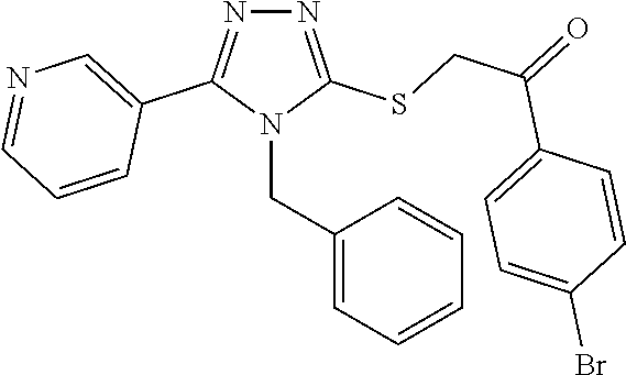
N1=C(SCC(C2=CC=C(Br)C=C2)=O)N(CC2=CC=CC=C2)C(C2=CN=CC=C2)=N1
